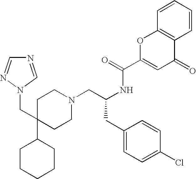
C1C(CN2N=CN=C2)(C2CCCCC2)CCN(CC(NC(C2=CC(=O)C3=C(O2)C=CC=C3)=O)CC2=CC=C(Cl)C=C2)C1
